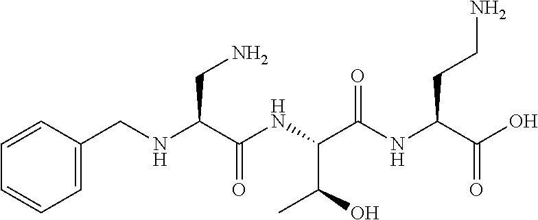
C1(CNC(C(NC(C(NC(C(O)=O)CCN)=O)C(O)C)=O)CN)=CC=CC=C1
